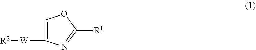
[R2][W]C1=COC([R1])=N1
